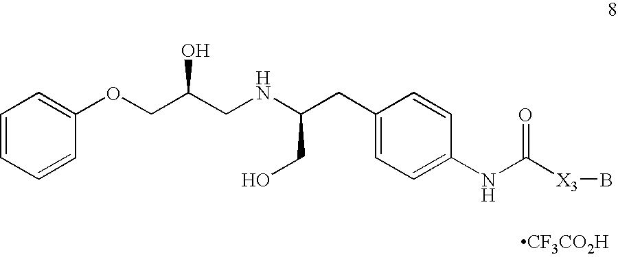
C1=CC=CC(OCC(CNC(CC2=CC=C(NC([X3]B)=O)C=C2)CO)O)=C1.[CF3CO2H]
